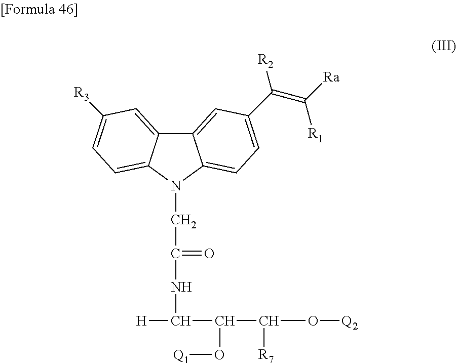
C12=CC(C(=C([Ra])[R1])[R2])=CC=C1N(CC(NC([H])C(C(O[Q2])[R7])O[Q1])=O)C1=CC=C([R3])C=C21
